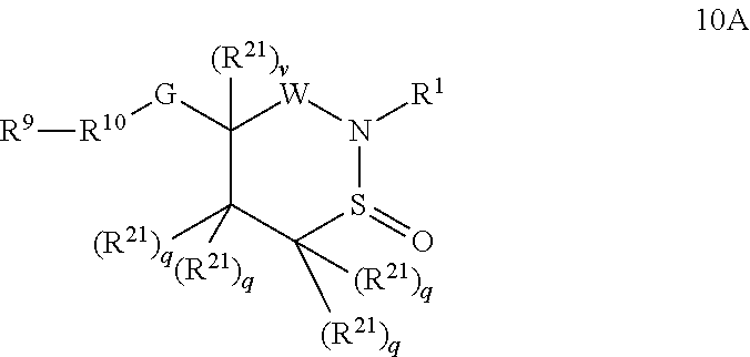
C1([G][R10][R9])([(R21)v])C([(R21)q])([(R21)q])C([(R21)q])([(R21)q])S(=O)N([R1])[W]1
